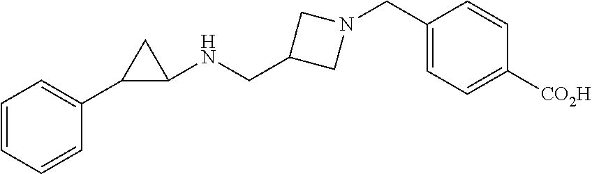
C(C1CN(CC2=CC=C([CO2H])C=C2)C1)NC1C(C2=CC=CC=C2)C1
